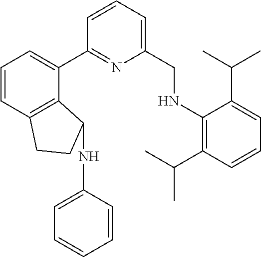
C1(NCC2=CC=CC(C3=CC=CC4=C3C(NC3=CC=CC=C3)CC4)=N2)=C(C(C)C)C=CC=C1C(C)C
